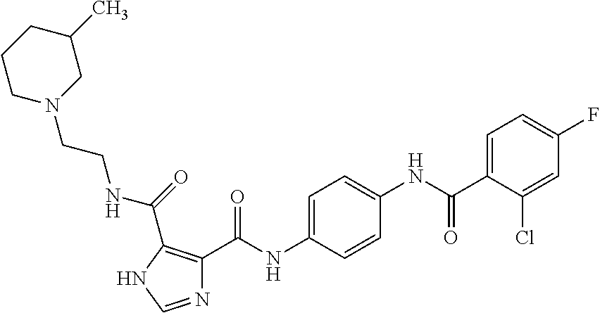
N1=CNC(C(NCCN2CC(C)CCC2)=O)=C1C(NC1=CC=C(NC(C2=CC=C(F)C=C2Cl)=O)C=C1)=O
